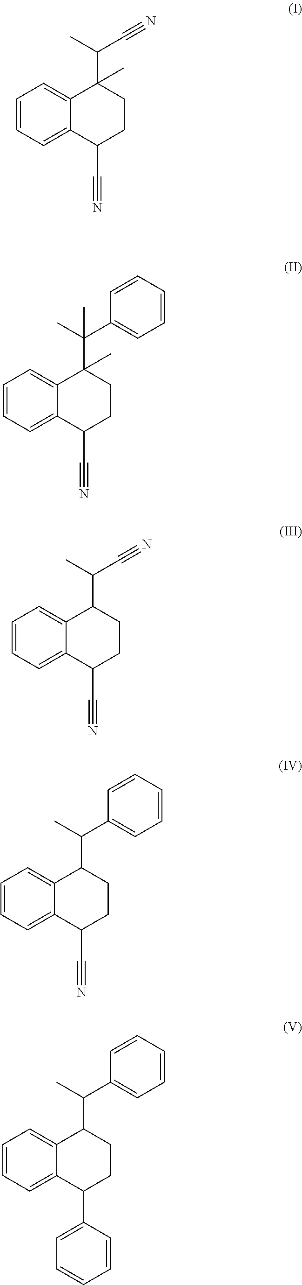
C1=CC=C2C(=C1)C(C(C)C#N)(C)CCC2C#N.C1=CC=C2C(=C1)C(C(C)(C1=CC=CC=C1)C)(C)CCC2C#N.C1=CC=C2C(=C1)C(C(C)C#N)CCC2C#N.C1=CC=C2C(=C1)C(C(C)C1=CC=CC=C1)CCC2C#N.C1=CC=C2C(=C1)C(C(C)C1=CC=CC=C1)CCC2C1=CC=CC=C1
